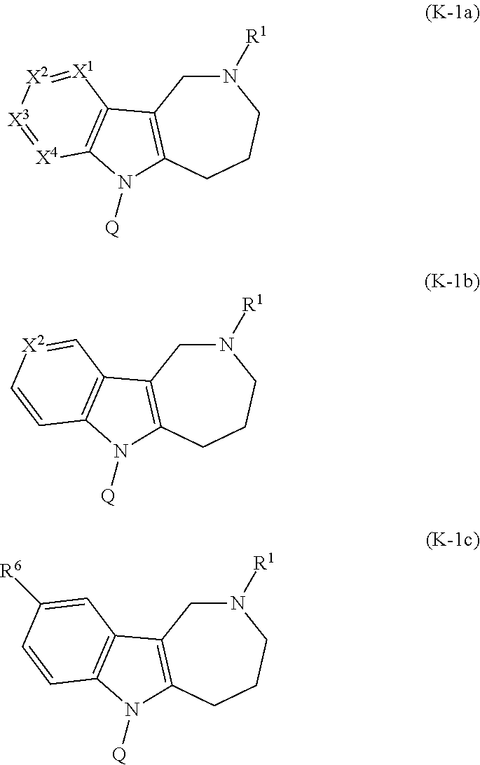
N1([R1])CC2=C(CCC1)N([Q])C1=C2[X1]=[X2][X3]=[X4]1.N1([R1])CC2=C(CCC1)N([Q])C1=C2C=[X2]C=C1.N1([R1])CC2=C(CCC1)N([Q])C1=C2C=C([R6])C=C1
